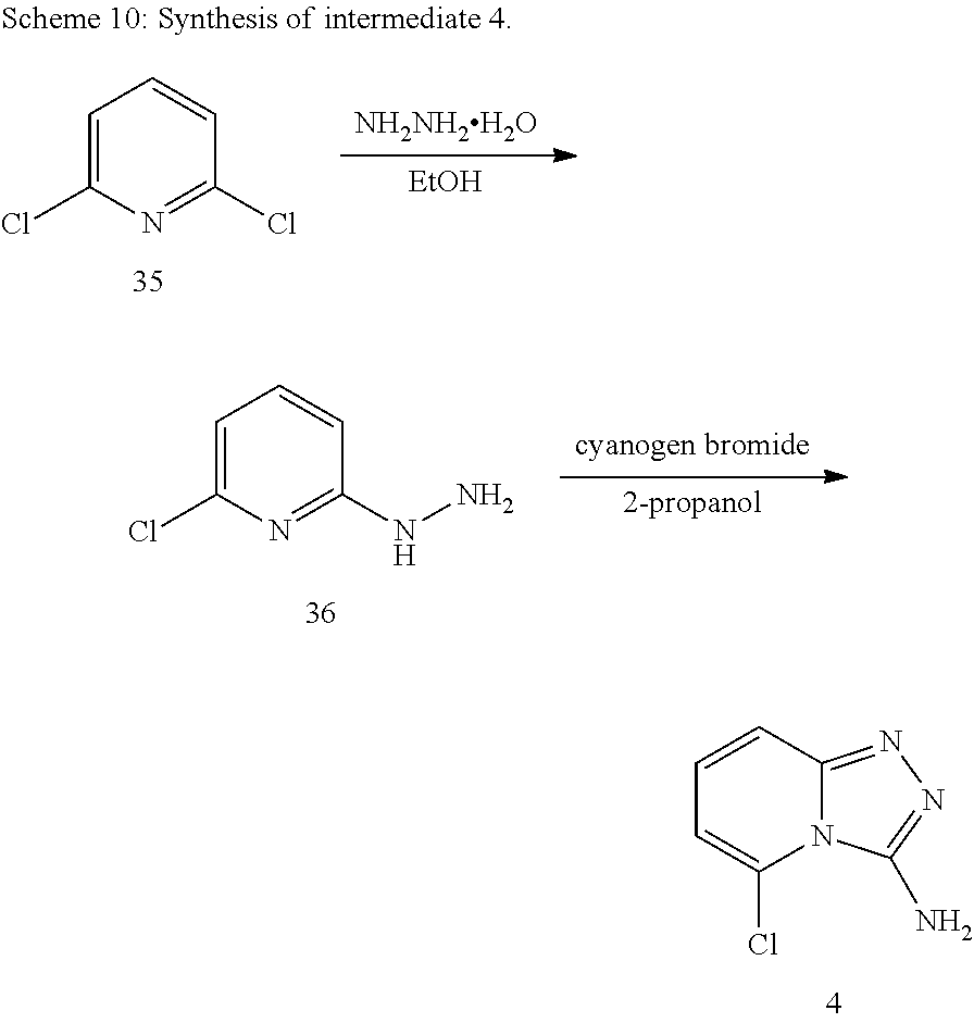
[EtOH].[NH2NH2H2O].C1=C(Cl)N=C(Cl)C=C1.[2-propanol].[cyanogen bromide].C1=C(Cl)N=C(NN)C=C1.C1=CC2=NN=C(N)N2C(Cl)=C1
